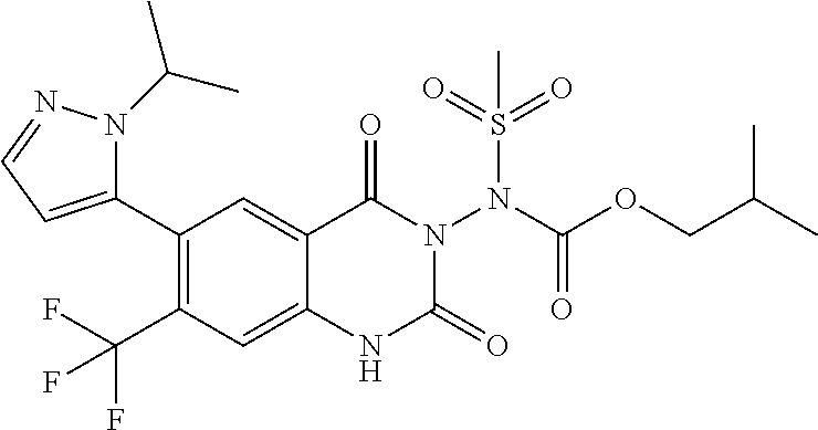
C1(C2=CC=NN2C(C)C)=C(C(F)(F)F)C=C2C(=C1)C(=O)N(N(C(OCC(C)C)=O)S(=O)(=O)C)C(=O)N2
